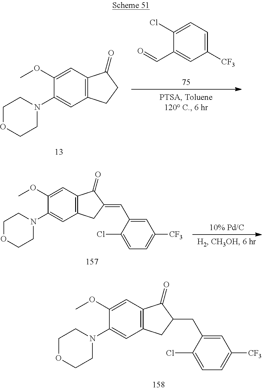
C1([CF3])=CC=C(Cl)C(C=O)=C1.C12=C(C=C(OC)C(N3CCOCC3)=C1)C(=O)CC2.C12=C(C=C(OC)C(N3CCOCC3)=C1)C(=O)C(=CC1=CC([CF3])=CC=C1Cl)C2.C12=C(C=C(OC)C(N3CCOCC3)=C1)C(=O)C(CC1=CC([CF3])=CC=C1Cl)C2
